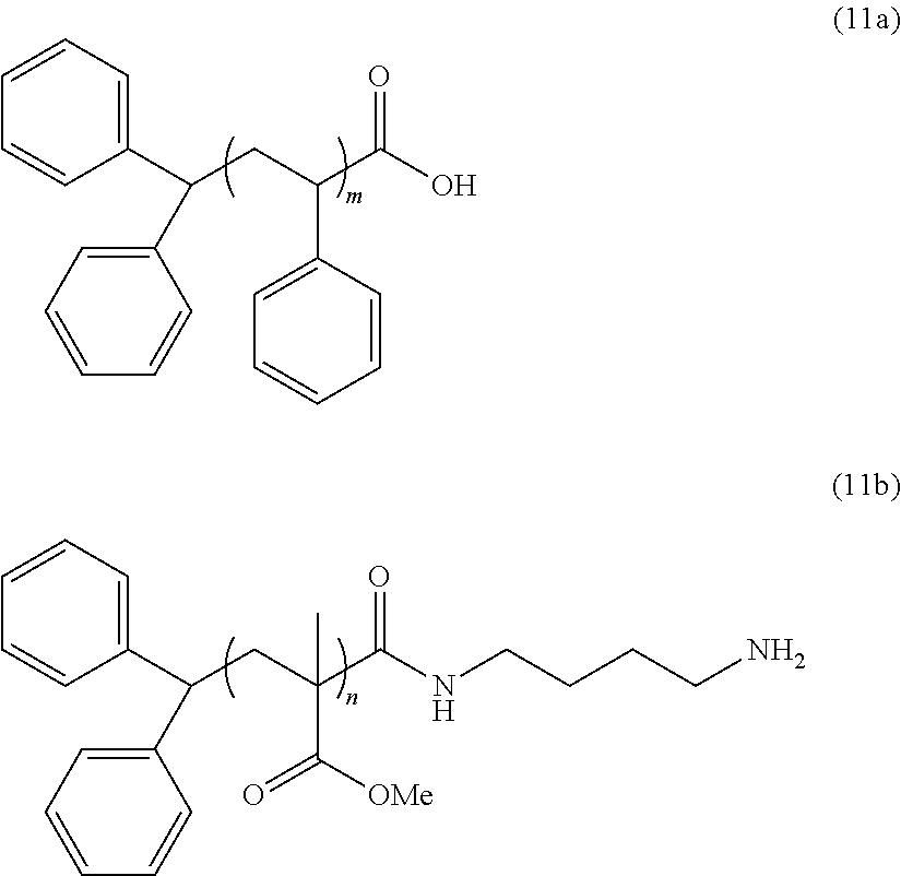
C1=CC(C(CC(C(O)=O)C2=CC=CC=C2)C2=CC=CC=C2)=CC=C1.C1=CC(C(CC(C(NCCCCN)=O)(C([OMe])=O)C)C2=CC=CC=C2)=CC=C1
